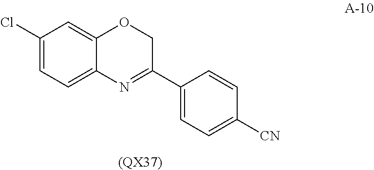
C1(Cl)=CC=C2C(=C1)OCC(C1=CC=C([CN])C=C1)=N2.[(QX37)]
